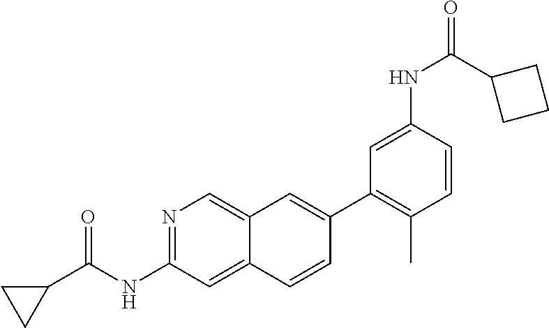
N1=C(NC(C2CC2)=O)C=C2C(=C1)C=C(C1=C(C)C=CC(NC(=O)C3CCC3)=C1)C=C2
